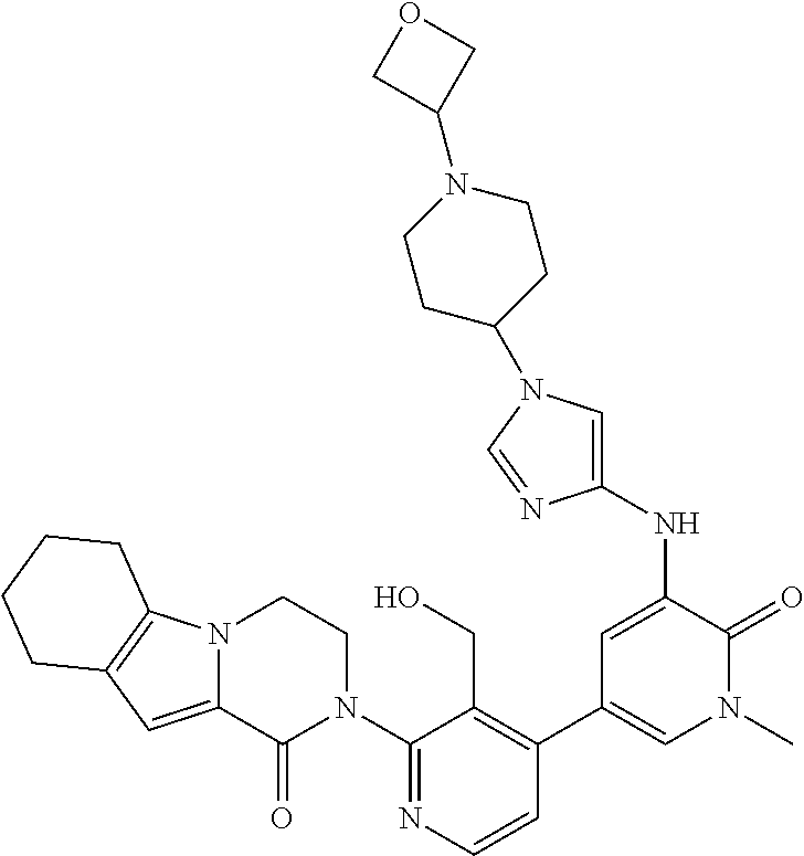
C1=CN=C(N2CCN3C(=CC4=C3CCCC4)C2=O)C(CO)=C1C1=CN(C)C(=O)C(NC2=CN(C3CCN(C4COC4)CC3)C=N2)=C1
